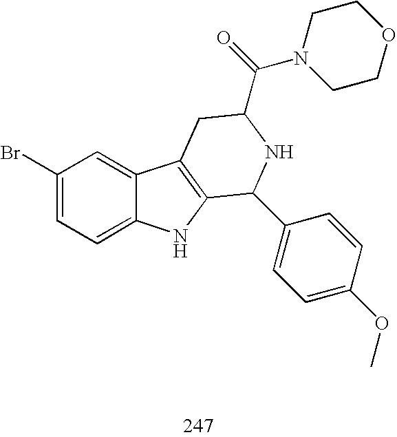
C1(Br)=CC=C2C(=C1)C1=C(N2)C(C2=CC=C(OC)C=C2)NC(C(=O)N2CCOCC2)C1
